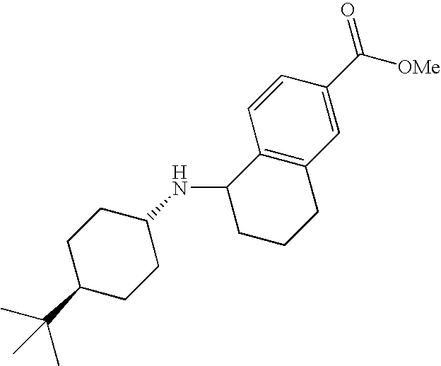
C1C(C(C)(C)C)CCC(NC2CCCC3=C2C=CC(C([OMe])=O)=C3)C1
